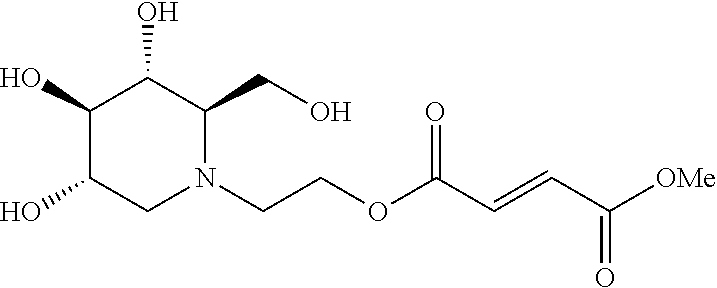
[OMe]C(C=CC(OCCN1CC(O)C(O)C(O)C1CO)=O)=O
